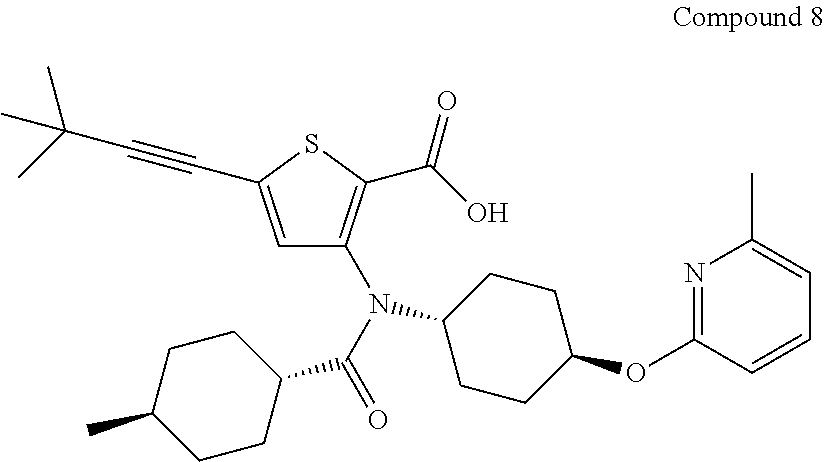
CC(C)(C#CC1=CC(N(C(=O)C2CCC(C)CC2)C2CCC(OC3=NC(C)=CC=C3)CC2)=C(C(O)=O)S1)C
